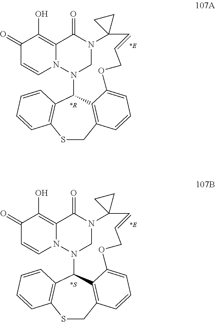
C1(=O)C=CN2C(=C1O)C(=O)N1CN2C2C3=C(SCC4=C2C(=CC=C4)OCC=CC12CC2)C=CC=C3.C1(=O)C=CN2C(=C1O)C(=O)N1CN2C2C3=C(SCC4=C2C(=CC=C4)OCC=CC12CC2)C=CC=C3
